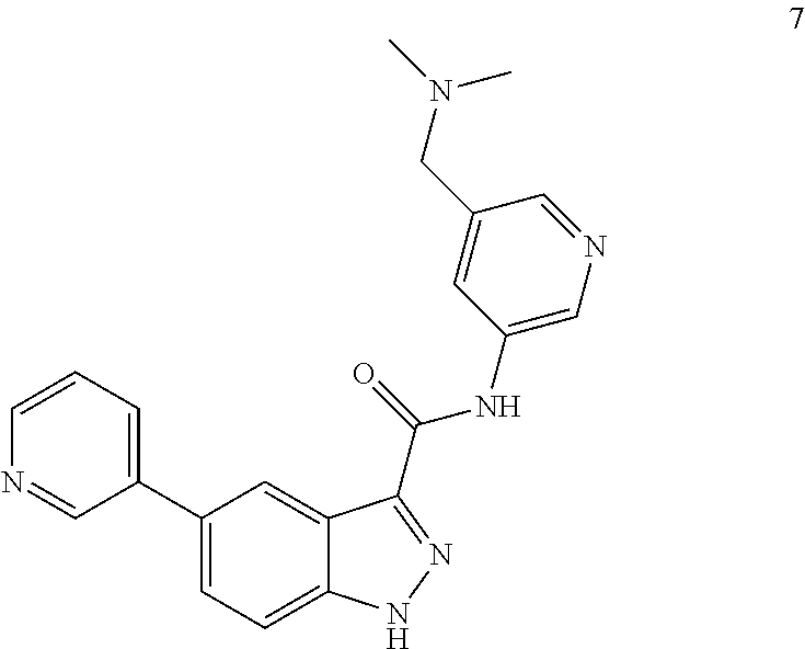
C1=CN=CC(C2=CC=C3C(=C2)C(C(NC2=CN=CC(CN(C)C)=C2)=O)=NN3)=C1
